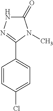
C1(C2=NNC(=O)N2C)=CC=C(Cl)C=C1
